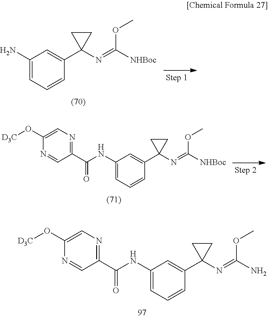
C1(N)=CC=CC(C2(N=C([NHBoc])OC)CC2)=C1.C1(NC(C2=NC=C(O[D3C])N=C2)=O)=CC=CC(C2(N=C([NHBoc])OC)CC2)=C1.C1(NC(C2=NC=C(O[D3C])N=C2)=O)=CC=CC(C2(N=C(N)OC)CC2)=C1
